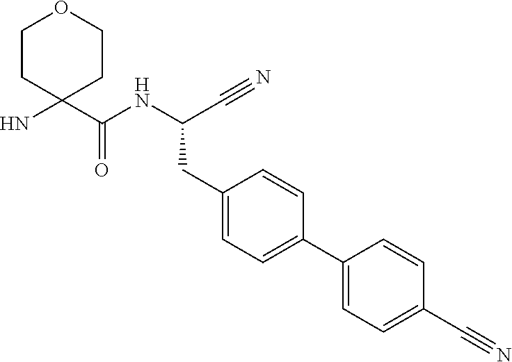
NC1(C(NC(C#N)CC2=CC=C(C3=CC=C(C#N)C=C3)C=C2)=O)CCOCC1
